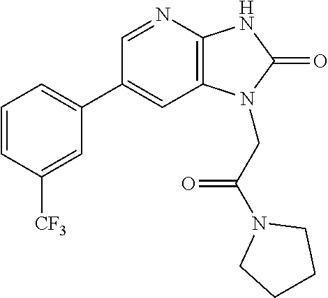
C1(C2=CC=CC([CF3])=C2)=CC2=C(N=C1)NC(=O)N2CC(N1CCCC1)=O
